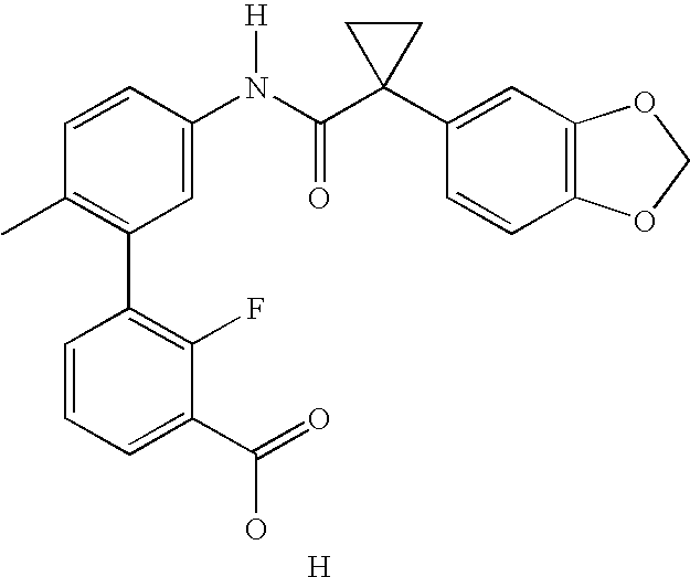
C1=CC(N(C(C2(C3=CC4=C(C=C3)OCO4)CC2)=O)[H])=CC(C2=C(F)C(C(=O)O)=CC=C2)=C1C.[H]
